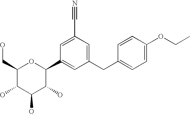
C1(CC2=CC=C(OCC)C=C2)=CC(C#N)=CC(C2OC(CO)C(O)C(O)C2O)=C1
